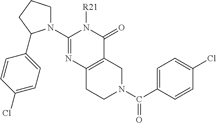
C1(N2CCCC2C2=CC=C(Cl)C=C2)=NC2=C(C(=O)N1[R21])CN(C(C1=CC=C(Cl)C=C1)=O)CC2
